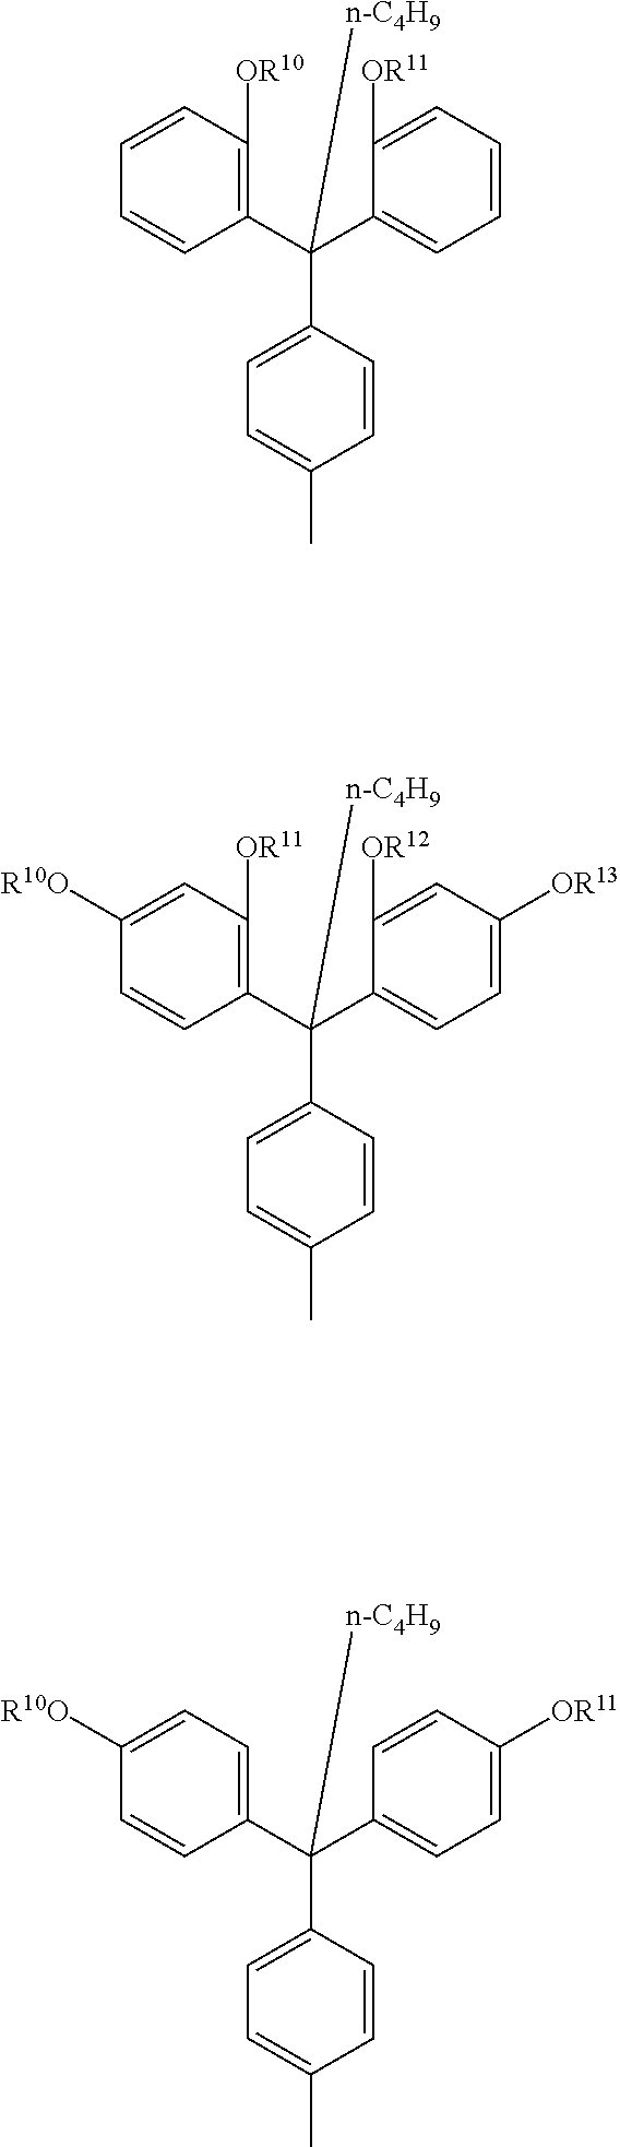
C1(C(C2=CC=CC=C2[OR11])(C2=CC=C(C)C=C2)[n-C4H9])=C([OR10])C=CC=C1.C1(C(C2=CC=C([OR13])C=C2[OR12])(C2=CC=C(C)C=C2)[n-C4H9])=C([OR11])C=C([R10O])C=C1.C1(C(C2=CC=C([OR11])C=C2)(C2=CC=C(C)C=C2)[n-C4H9])=CC=C([R10O])C=C1
